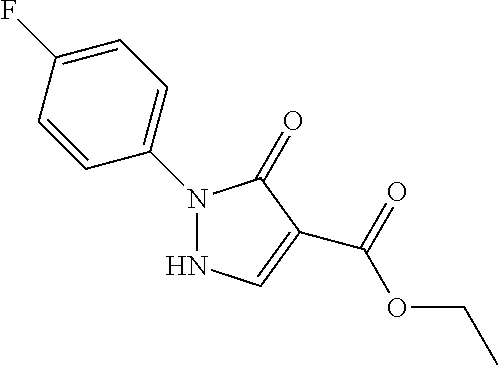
N1(C2=CC=C(F)C=C2)NC=C(C(=O)OCC)C1=O
